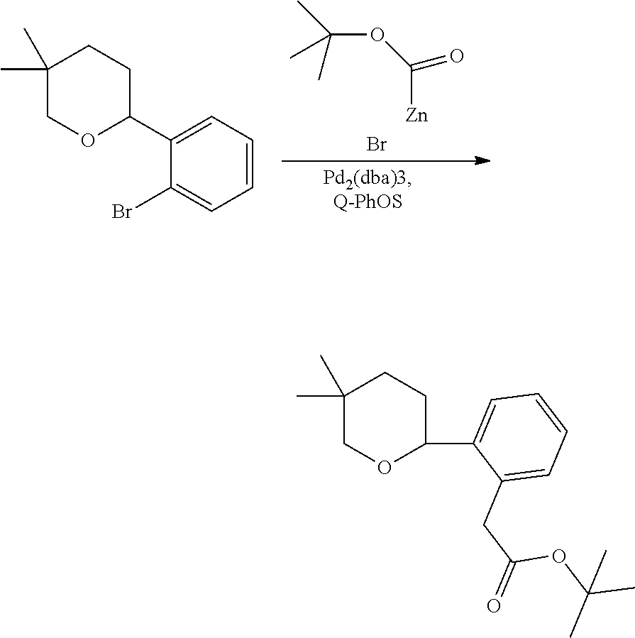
C([Zn])(=O)OC(C)(C)C.Br.C1(C2CCC(C)(C)CO2)=CC=CC=C1Br.C1(C2=CC=CC=C2CC(=O)OC(C)(C)C)CCC(C)(C)CO1
